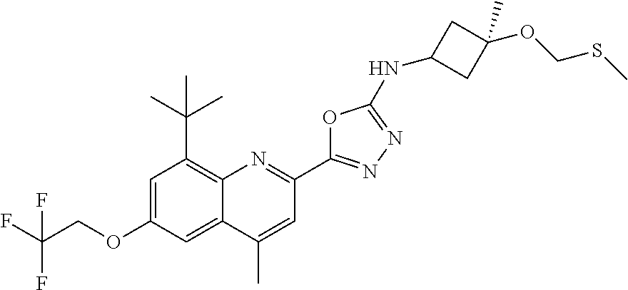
C1=C(OCC(F)(F)F)C=C2C(=C1C(C)(C)C)N=C(C1=NN=C(NC3CC(OCSC)(C)C3)O1)C=C2C
